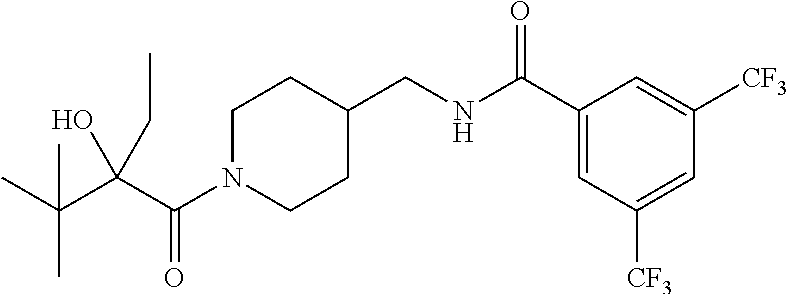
C1N(C(C(C(C)(C)C)(O)CC)=O)CCC(CNC(C2=CC([CF3])=CC([CF3])=C2)=O)C1
